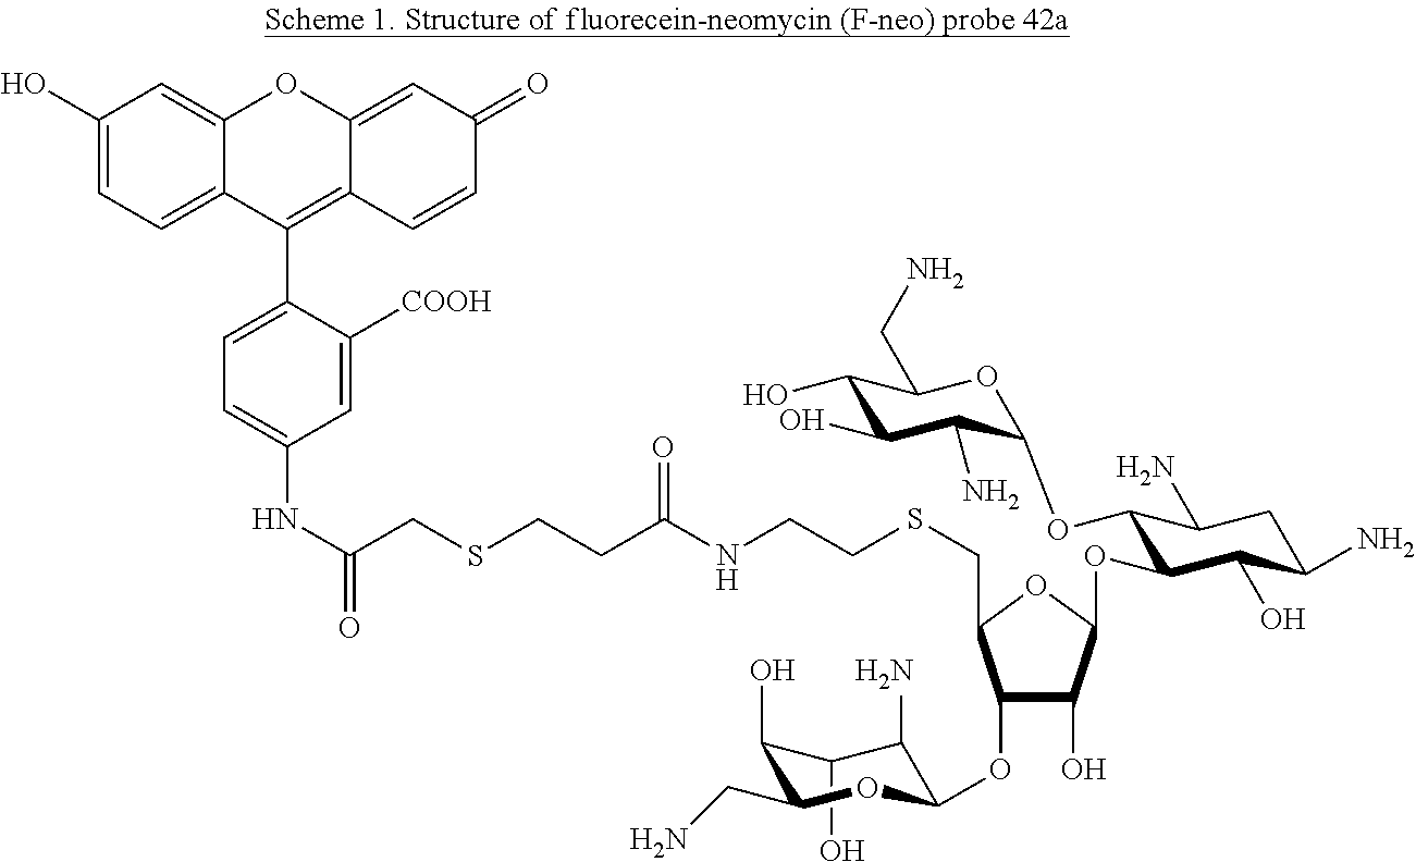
OC1C(O)C(CN)OC(OC2C(O)C(OC3C(OC4C(N)C(O)C(O)C(CN)O4)C(N)CC(N)C3O)OC2CSCCNC(CCSCC(NC2=CC=C(C3=C4C(=CC(=O)C=C4)OC4=CC(O)=CC=C43)C([COOH])=C2)=O)=O)C1N
